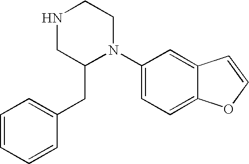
C1=CC=CC(CC2N(C3=CC=C4C(=C3)C=CO4)CCNC2)=C1
